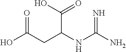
C(NC(N)=N)(CC(O)=O)C(O)=O
